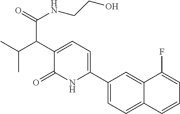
C(C)(C(C1=CC=C(C2=CC=C3C(=C2)C(F)=CC=C3)NC1=O)C(NCCO)=O)C
